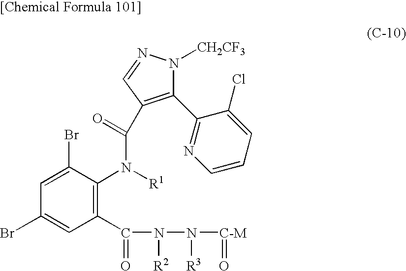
C1=C(Br)C(N([R1])C(=O)C2=C(C3=NC=CC=C3Cl)N([CH2CF3])N=C2)=C(C(N(N([C-M]=O)[R3])[R2])=O)C=C1Br
